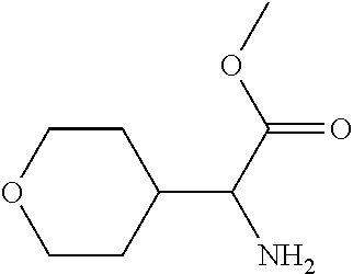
C1CC(C(C(OC)=O)N)CCO1
